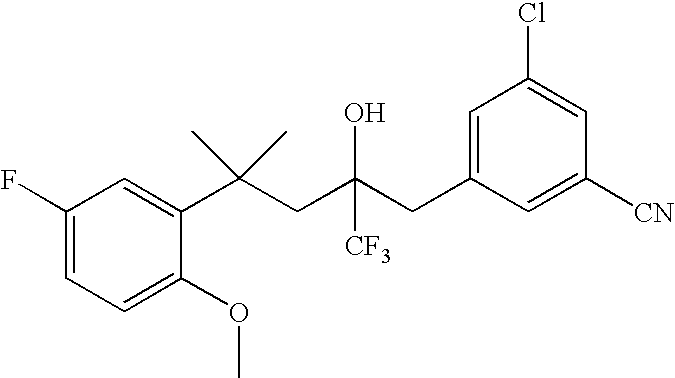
C1=C(OC)C(C(CC(CC2=CC(Cl)=CC([CN])=C2)([CF3])O)(C)C)=CC(F)=C1
